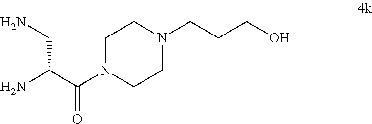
C1N(C(C(N)CN)=O)CCN(CCCO)C1
